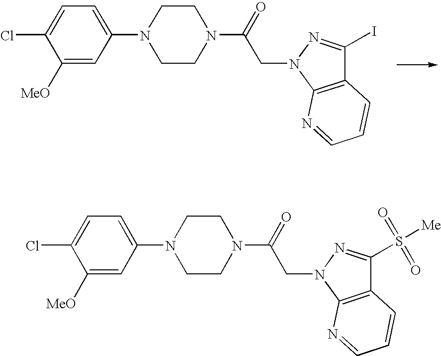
C1([MeO])=CC(N2CCN(C(=O)CN3N=C(I)C4=C3N=CC=C4)CC2)=CC=C1Cl.C1([MeO])=CC(N2CCN(C(=O)CN3N=C(S([Me])(=O)=O)C4=C3N=CC=C4)CC2)=CC=C1Cl
